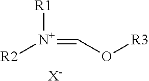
[R1][N+]([R2])=CO[R3].[X-]
